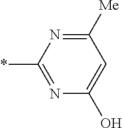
C1([Me])=NC(*)=NC(O)=C1
